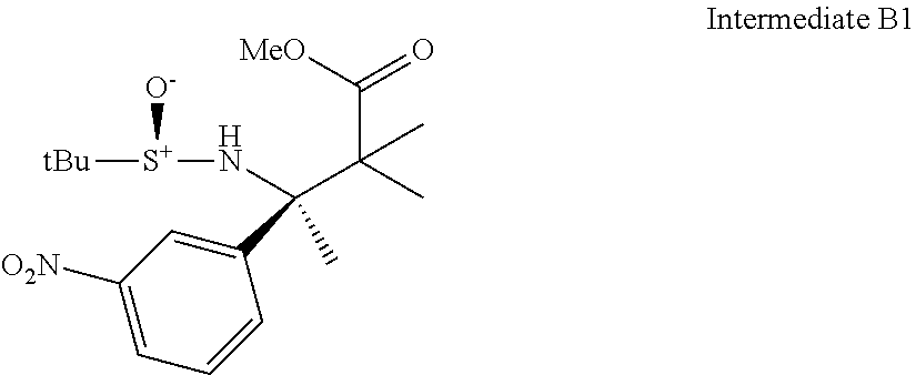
C1([O2N])=CC=CC(C(N[S+]([tBu])[O-])(C(C(=O)[MeO])(C)C)C)=C1
